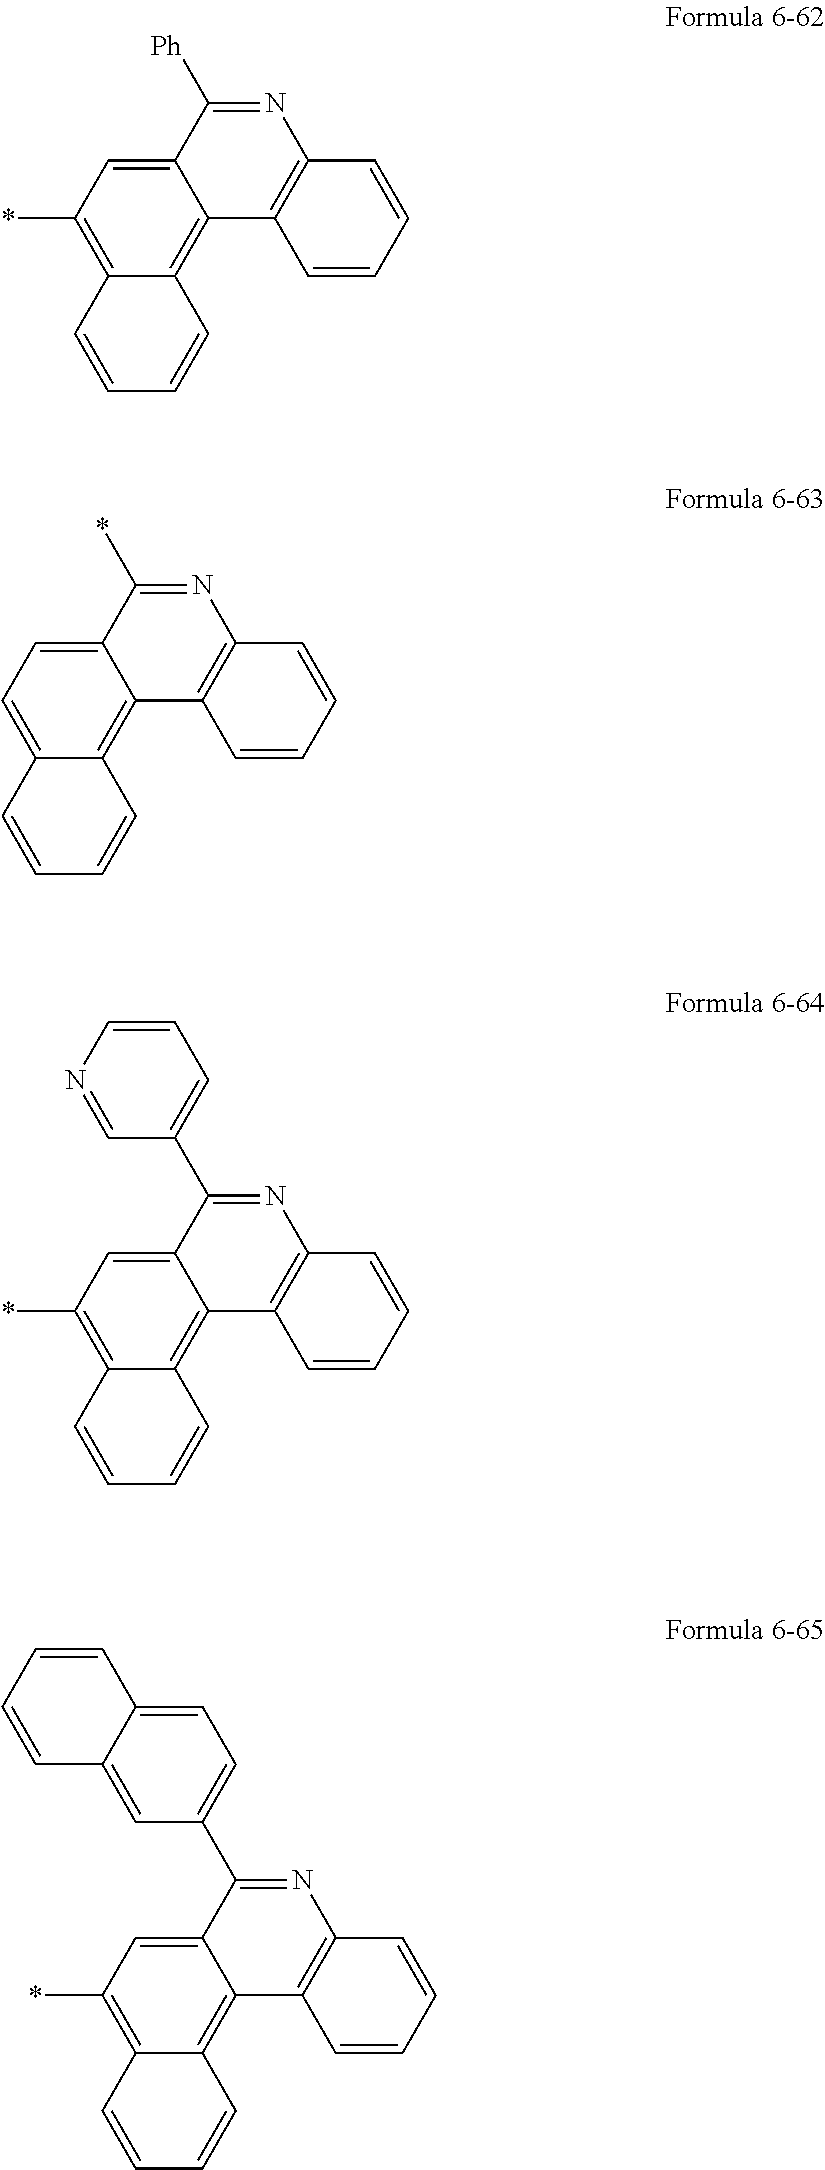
C1(*)=C2C(=C3C(=C1)C([Ph])=NC1=C3C=CC=C1)C=CC=C2.C1=C2C(=C3C(=C1)C(*)=NC1=C3C=CC=C1)C=CC=C2.C1(*)=C2C(=C3C(=C1)C(C1=CC=CN=C1)=NC1=C3C=CC=C1)C=CC=C2.C1(*)=C2C(=C3C(=C1)C(C1=CC=C4C(=C1)C=CC=C4)=NC1=C3C=CC=C1)C=CC=C2
